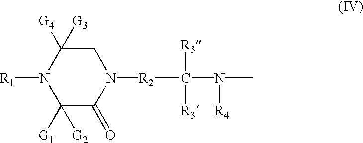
C1([G4])([G3])N([R1])C([G1])([G2])C(=O)N([R2]C([R3])([R3])N([R4])C)C1
